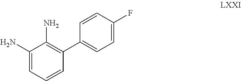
C1(C2=CC=C(F)C=C2)=C(N)C(N)=CC=C1
